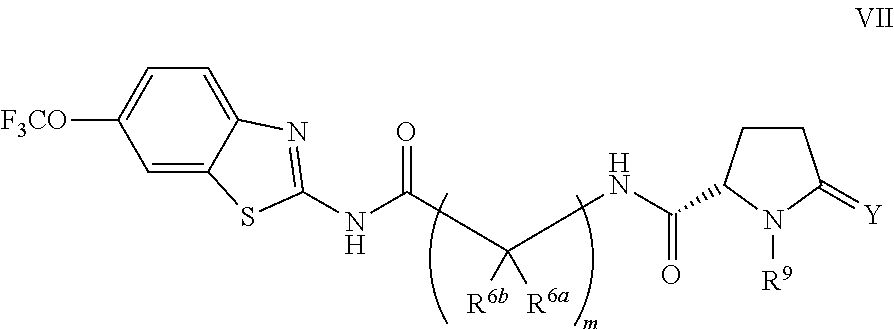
C1=C2C(=CC=C1[F3CO])N=C(NC(=O)C([R6a])([R6b])NC(=O)C1CCC(=[Y])N1[R9])S2
